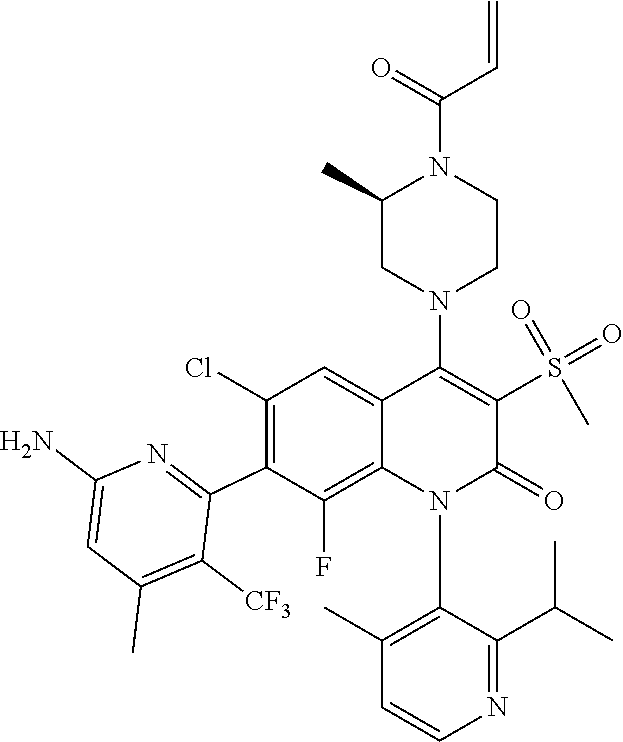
C1(N2C3=C(F)C(C4=NC(N)=CC(C)=C4[CF3])=C(Cl)C=C3C(N3CC(C)N(C(C=C)=O)CC3)=C(S(=O)(C)=O)C2=O)=C(C)C=CN=C1C(C)C
